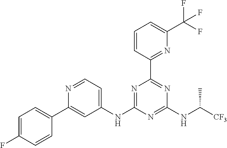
N1=C(NC2=CC=NC(C3=CC=C(F)C=C3)=C2)N=C(NC([CF3])C)N=C1C1=NC(C(F)(F)F)=CC=C1
